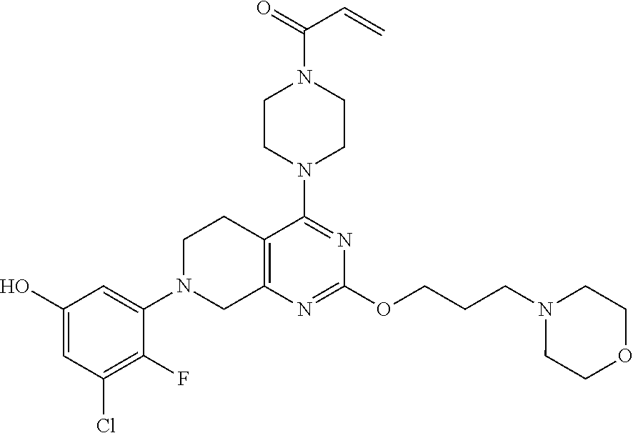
C12=C(N=C(OCCCN3CCOCC3)N=C1N1CCN(C(=O)C=C)CC1)CN(C1=CC(O)=CC(Cl)=C1F)CC2
